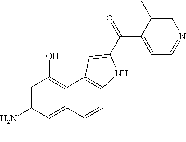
C1=C(F)C2=CC(N)=CC(O)=C2C2=C1NC(C(=O)C1=CC=NC=C1C)=C2
